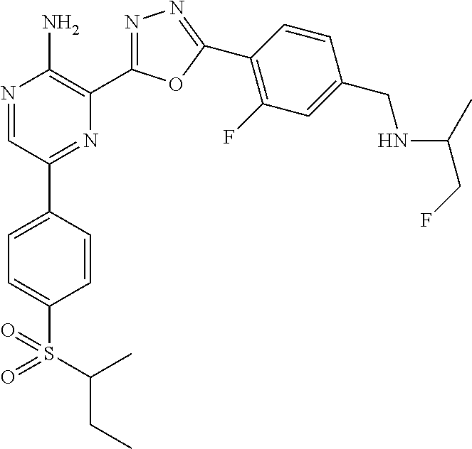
N1=CC(C2=CC=C(S(C(C)CC)(=O)=O)C=C2)=NC(C2=NN=C(C3=C(F)C=C(CNC(C)CF)C=C3)O2)=C1N
